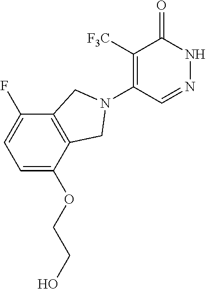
C1([F3C])=C(N2CC3=C(C(F)=CC=C3OCCO)C2)C=NNC1=O
